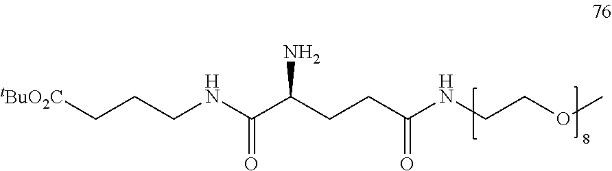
O=C(NCCOC)CCC(C(=O)NCCC[tBuO2C])N
